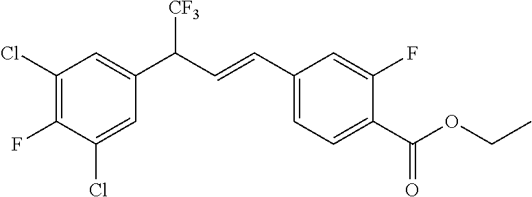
C1(Cl)=C(F)C(Cl)=CC(C(C=CC2=CC=C(C(OCC)=O)C(F)=C2)[CF3])=C1
